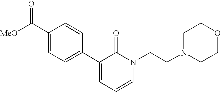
[MeO]C(C1=CC=C(C2=CC=CN(CCN3CCOCC3)C2=O)C=C1)=O
